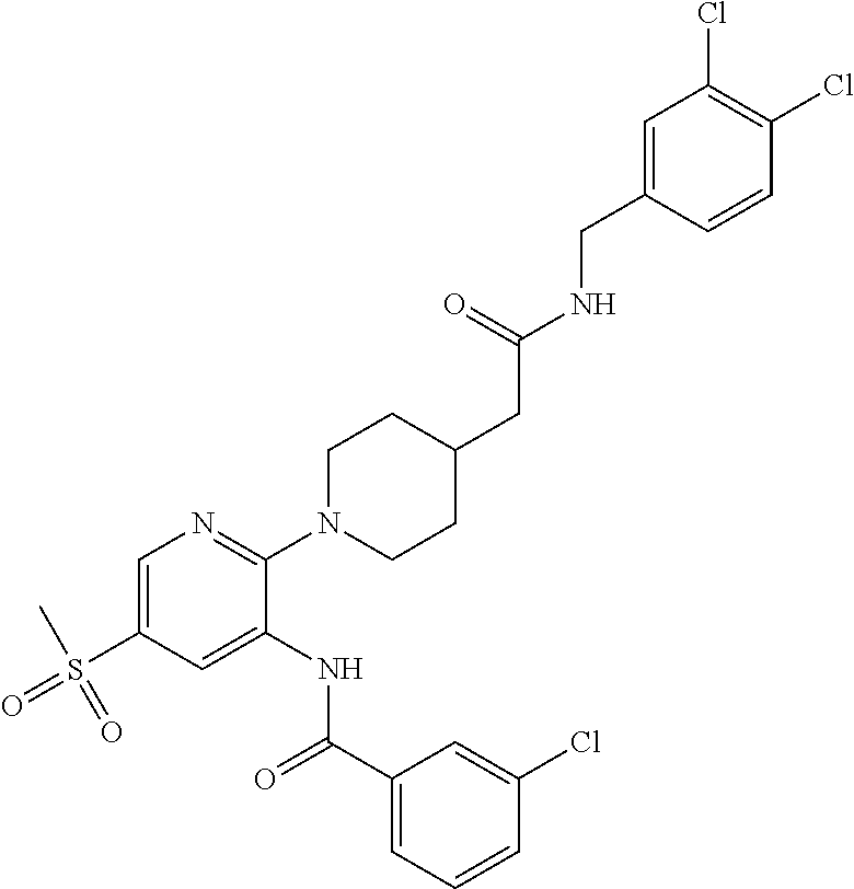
C1=C(S(C)(=O)=O)C=C(NC(C2=CC=CC(Cl)=C2)=O)C(N2CCC(CC(=O)NCC3=CC(Cl)=C(Cl)C=C3)CC2)=N1
